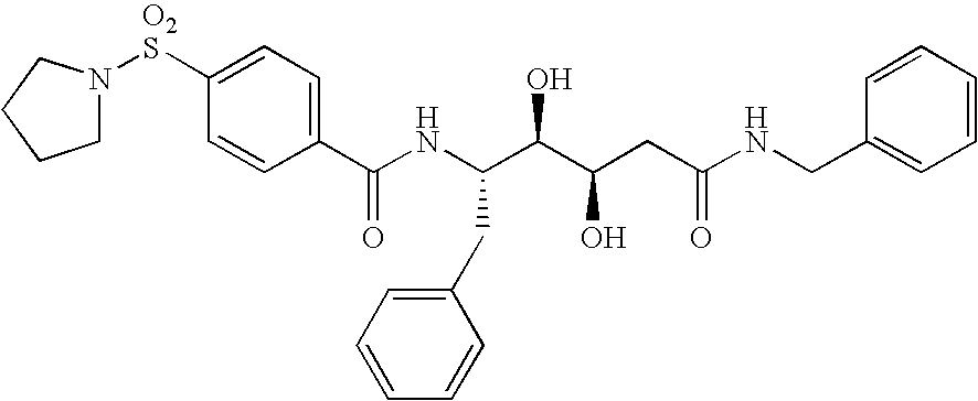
C1N([O2S]C2=CC=C(C(NC(C(C(CC(NCC3=CC=CC=C3)=O)O)O)CC3=CC=CC=C3)=O)C=C2)CCC1
